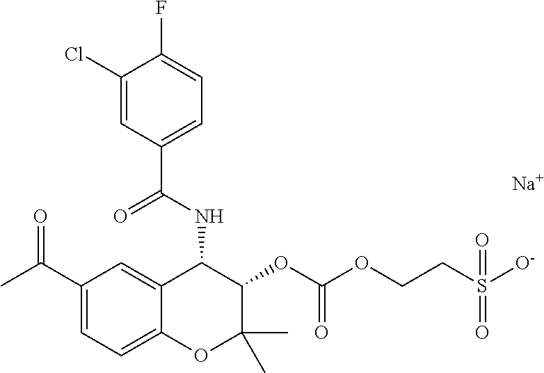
C1(Cl)=CC(C(NC2C3=CC(C(C)=O)=CC=C3OC(C)(C)C2OC(OCCS(=O)(=O)[O-])=O)=O)=CC=C1F.[Na]
